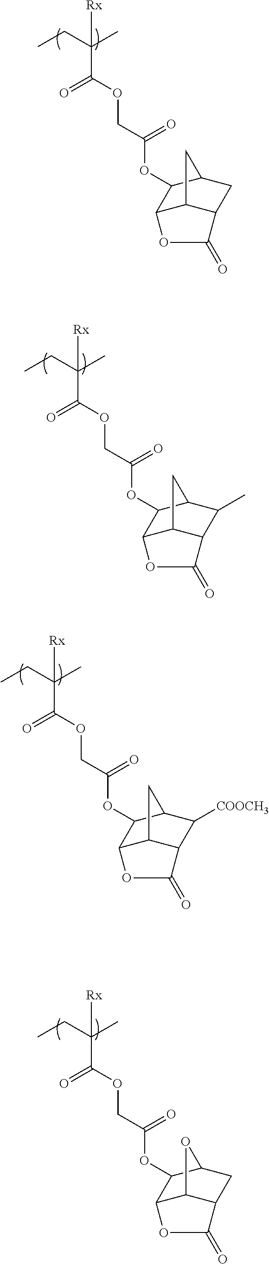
CCC(C)(C(OCC(OC1C2C3C(CC1C3)C(=O)O2)=O)=O)[Rx].CCC(C)(C(OCC(OC1C2C3C(C(C)C1C3)C(=O)O2)=O)=O)[Rx].CCC(C)(C(OCC(OC1C2C3C(C([COOCH3])C1C3)C(=O)O2)=O)=O)[Rx].CCC(C)(C(OCC(OC1C2C3C(CC1O3)C(=O)O2)=O)=O)[Rx]
